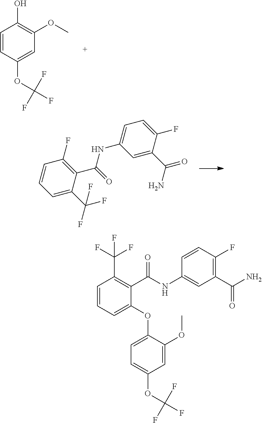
C1(OC2=CC=C(OC(F)(F)F)C=C2OC)=CC=CC(C(F)(F)F)=C1C(NC1=CC(C(N)=O)=C(F)C=C1)=O.C1=CC(OC(F)(F)F)=CC(OC)=C1O.C1=C(C(F)(F)F)C(C(=O)NC2=CC=C(F)C(C(N)=O)=C2)=C(F)C=C1
